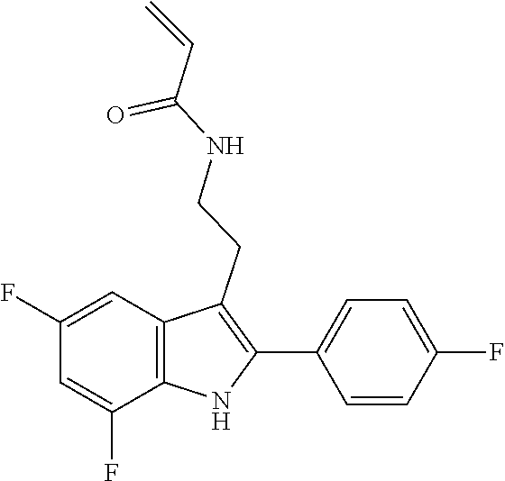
C(NCCC1=C(C2=CC=C(F)C=C2)NC2=C1C=C(F)C=C2F)(=O)C=C
